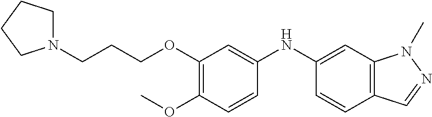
C(OC1=C(OC)C=CC(NC2=CC3=C(C=C2)C=NN3C)=C1)CCN1CCCC1
